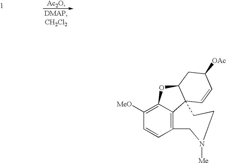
[Ac2O].C12=C3C(=C([MeO])C=C1)OC1C3(C=CC([OAc])C1)CCN([Me])C2
